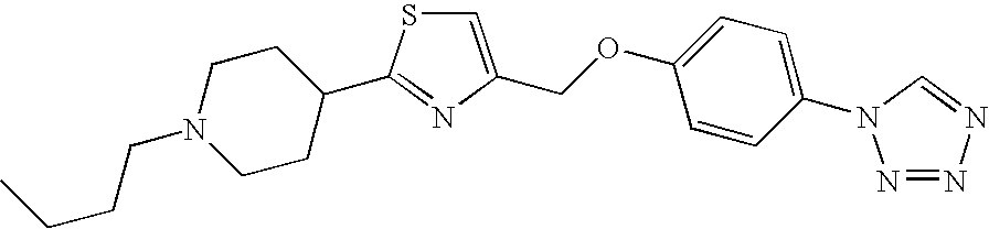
C1=C(COC2=CC=C(N3N=NN=C3)C=C2)N=C(C2CCN(CCCC)CC2)S1
